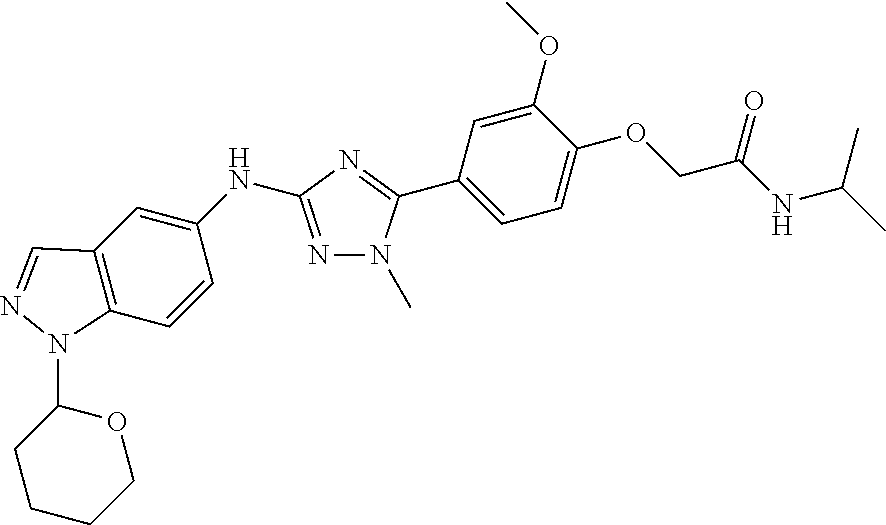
N(C1=CC2=C(C=C1)N(C1CCCCO1)N=C2)C1=NN(C)C(C2=CC=C(OCC(=O)NC(C)C)C(OC)=C2)=N1
